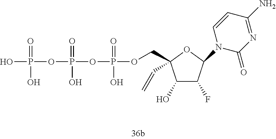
OP(=O)(O)OP(=O)(O)OP(=O)(O)OCC1(C=C)C(O)C(F)C(N2C(=O)N=C(N)C=C2)O1
